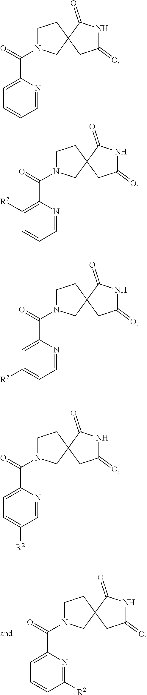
C(=O)(N1CCC2(C1)C(=O)NC(=O)C2)C1=CC=CC([R2])=N1.C(=O)(N1CCC2(C1)C(=O)NC(=O)C2)C1=CC=CC=N1.C(=O)(N1CCC2(C1)C(=O)NC(=O)C2)C1=C([R2])C=CC=N1.C(=O)(N1CCC2(C1)C(=O)NC(=O)C2)C1=CC([R2])=CC=N1.C(=O)(N1CCC2(C1)C(=O)NC(=O)C2)C1=CC=C([R2])C=N1
